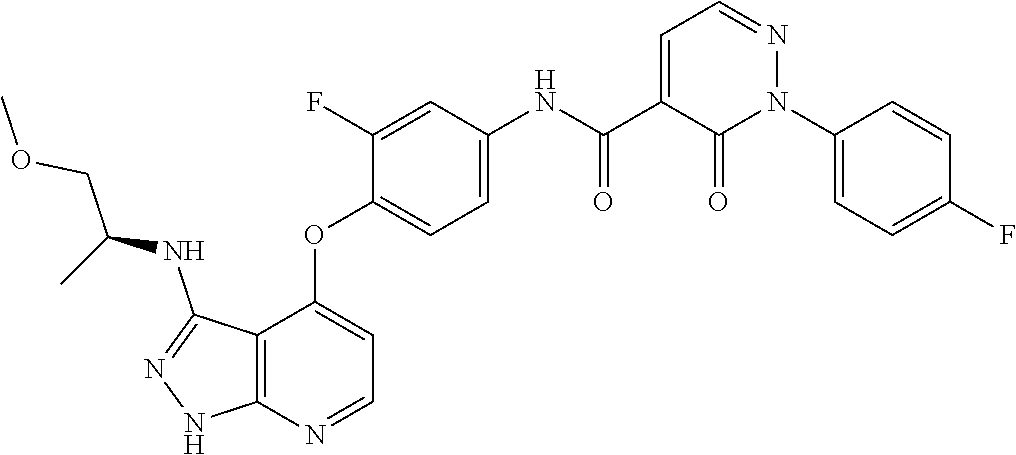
N1=CC=C(C(=O)NC2=CC=C(OC3=CC=NC4=C3C(NC(COC)C)=NN4)C(F)=C2)C(=O)N1C1=CC=C(F)C=C1
